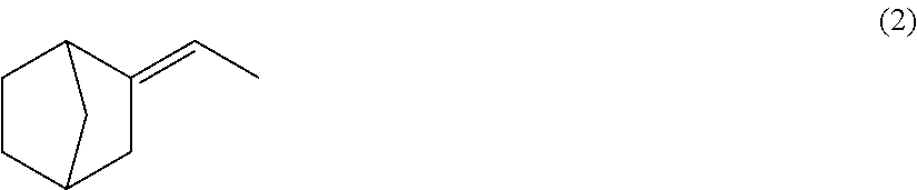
C1CC2CC(=CC)C1C2
